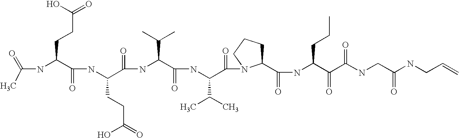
CC(=O)NC(C(NC(C(NC(C(NC(C(=O)N1C(C(NC(C(C(NCC(NCC=C)=O)=O)=O)CCC)=O)CCC1)C(C)C)=O)C(C)C)=O)CCC(O)=O)=O)CCC(=O)O
